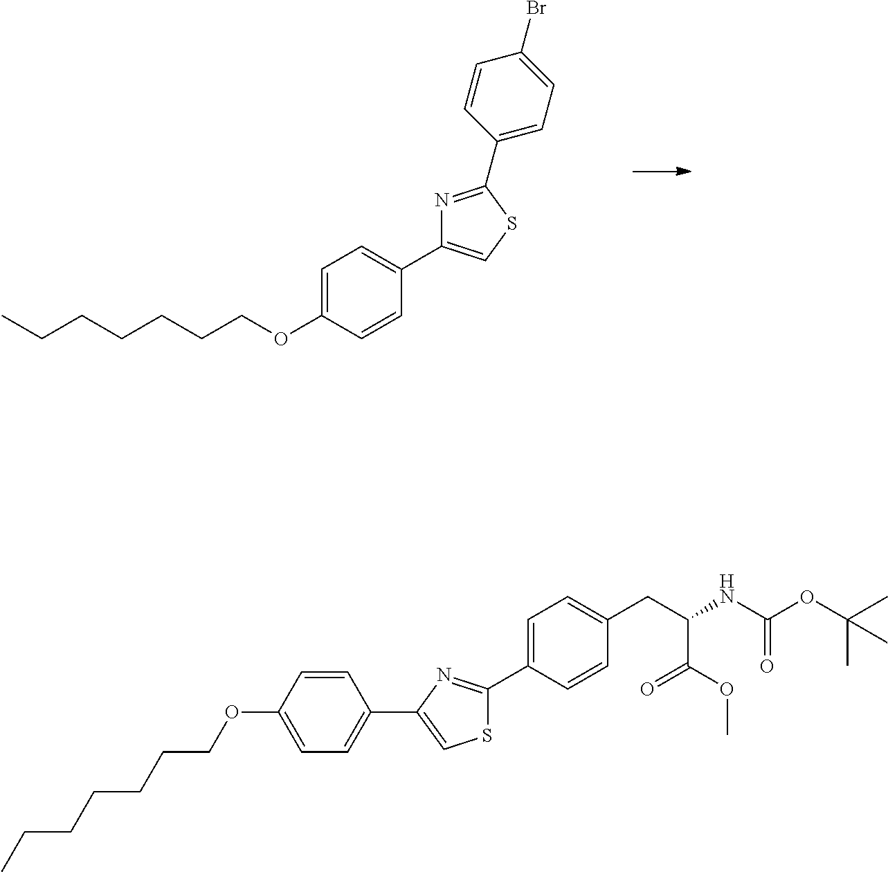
CCCCCCCOC1=CC=C(C2=CSC(C3=CC=C(Br)C=C3)=N2)C=C1.C1=CC(OCCCCCCC)=CC=C1C1=CSC(C2=CC=C(CC(NC(OC(C)(C)C)=O)C(=O)OC)C=C2)=N1
